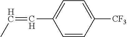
C1=CC([CF3])=CC=C1C=CC
